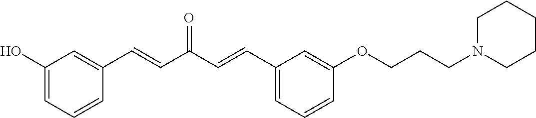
C1(O)=CC=CC(C=CC(C=CC2=CC=CC(OCCCN3CCCCC3)=C2)=O)=C1
